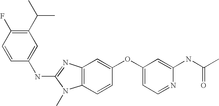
C1(C(C)C)=C(F)C=CC(NC2=NC3=C(N2C)C=CC(OC2=CC=NC(NC(C)=O)=C2)=C3)=C1
